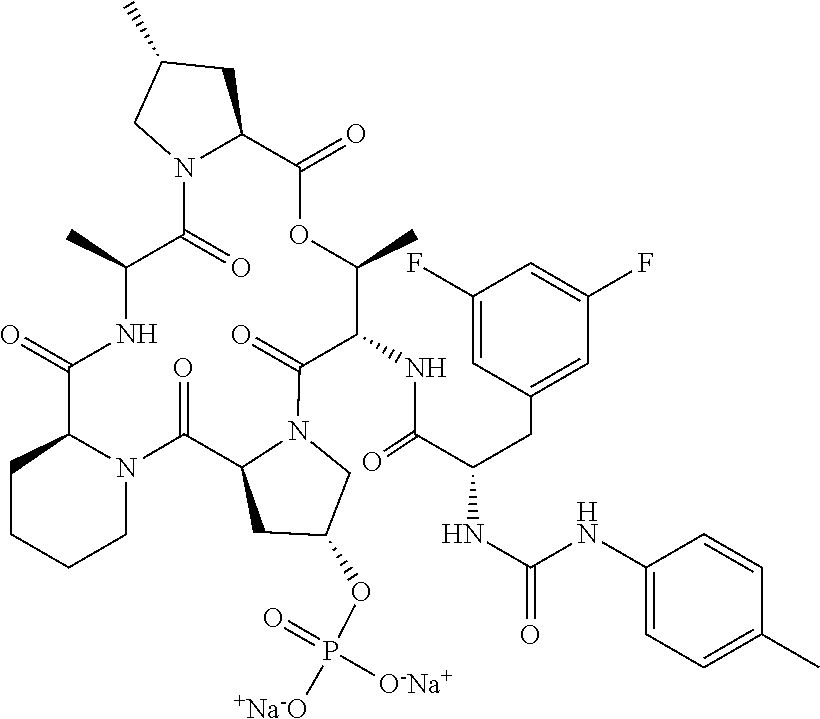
C1CCCN2C1C(=O)NC(C)C(=O)N1C(CC(C)C1)C(=O)OC(C)C(NC(C(CC1=CC(F)=CC(F)=C1)NC(=O)NC1=CC=C(C)C=C1)=O)C(=O)N1CC(OP([+Na-O])(=O)[O-Na+])CC1C2=O
